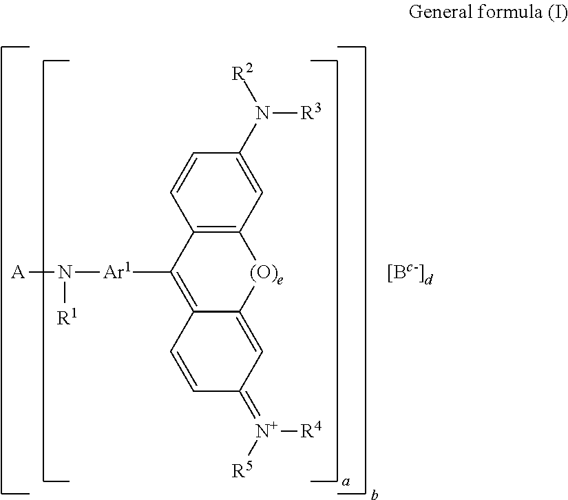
C1=C(N([R2])[R3])C=CC2=C1[(O)e]C1=CC(=[N+]([R5])[R4])C=CC1=C2[Ar1]N([A])[R1]
